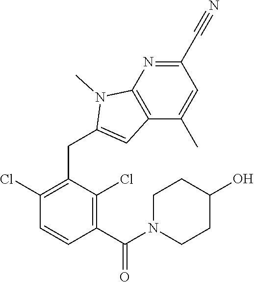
C1(Cl)=C(CC2=CC3=C(N=C(C#N)C=C3C)N2C)C(Cl)=C(C(N2CCC(O)CC2)=O)C=C1
